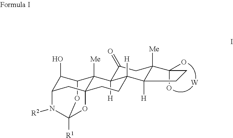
C1(O)(O)C2([Me])CC(=O)C3([H])C4([Me])C5C(O)C6CC4(CCC3([H])C2([H])CC1)OC([R1])(O5)N6[R2].[W]
